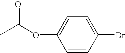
CC(OC1=CC=C(Br)C=C1)=O
